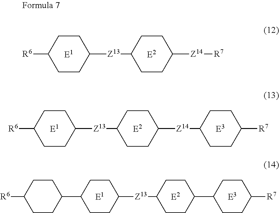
[R6]C1CCC([Z13]C2CCC([Z14]C3CCC([R7])CC3)CC2)CC1.[E1].[E2].[E3].[R6]C1CCC([Z13]C2CCC([Z14][R7])CC2)CC1.[E1].[E2].[E1].C1(C2CCC([Z13]C3CCC(C4CCC([R7])CC4)CC3)CC2)CCC([R6])CC1.[E2].[E3]
